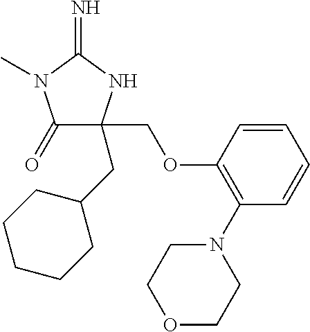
C1(=O)C(CC2CCCCC2)(COC2=C(N3CCOCC3)C=CC=C2)NC(=N)N1C
